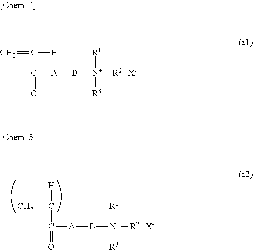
C=C([H])C(=O)[A]B[N+]([R2])([R1])[R3].[X-].C(C(C)(C(=O)[A]B[N+]([R2])([R1])[R3])[H])C.[X-]
